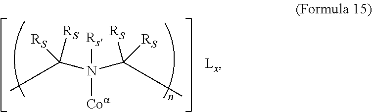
[Rs]N([Coa])(C(C)([RS])[RS])C(C)([RS])[RS]
